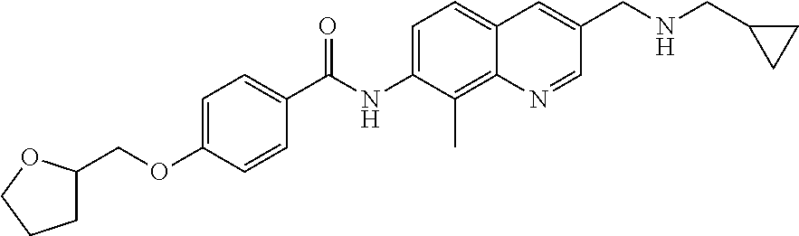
C1C(COC2=CC=C(C(NC3=CC=C4C(=C3C)N=CC(CNCC3CC3)=C4)=O)C=C2)OCC1
